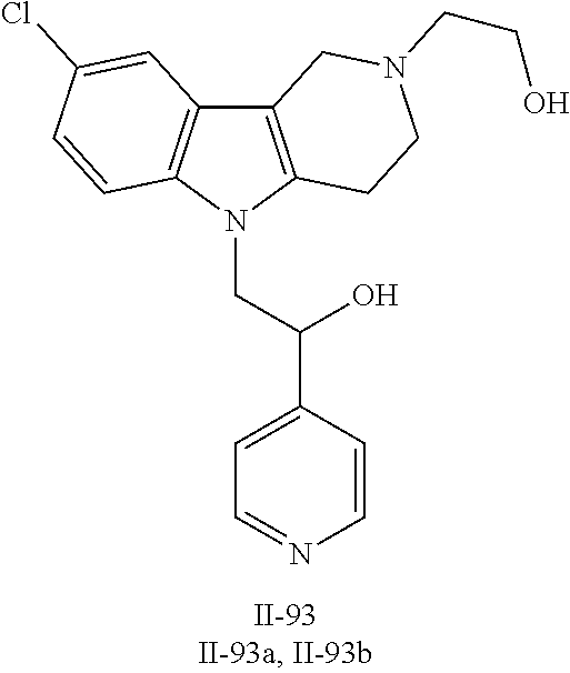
C12=C(N(CC(O)C3=CC=NC=C3)C3=C1C=C(Cl)C=C3)CCN(CCO)C2
